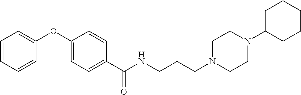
C1=CC(OC2=CC=CC=C2)=CC=C1C(NCCCN1CCN(C2CCCCC2)CC1)=O
